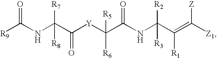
[R9]C(NC(C([Y]C(C(NC(C(=C([Z1])[Z])[R1])([R2])[R3])=O)([R5])[R6])=O)([R8])[R7])=O
